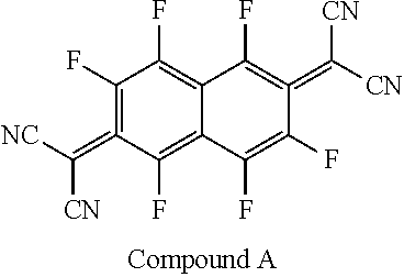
C1(F)=C(=C([NC])[CN])C(F)=C2C(=C1F)C(F)=C(=C([CN])[CN])C(F)=C2F
